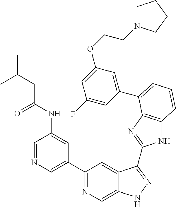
C1(C2=NC=C3C(=C2)C(C2=NC4=C(N2)C=CC=C4C2=CC(OCCN4CCCC4)=CC(F)=C2)=NN3)=CN=CC(NC(=O)CC(C)C)=C1
